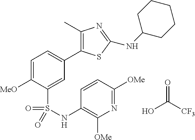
C1=C([MeO])C(S(=O)(=O)NC2=C([OMe])N=C([OMe])C=C2)=CC(C2=C(C)N=C(NC3CCCCC3)S2)=C1.OC(=O)[CF3]
